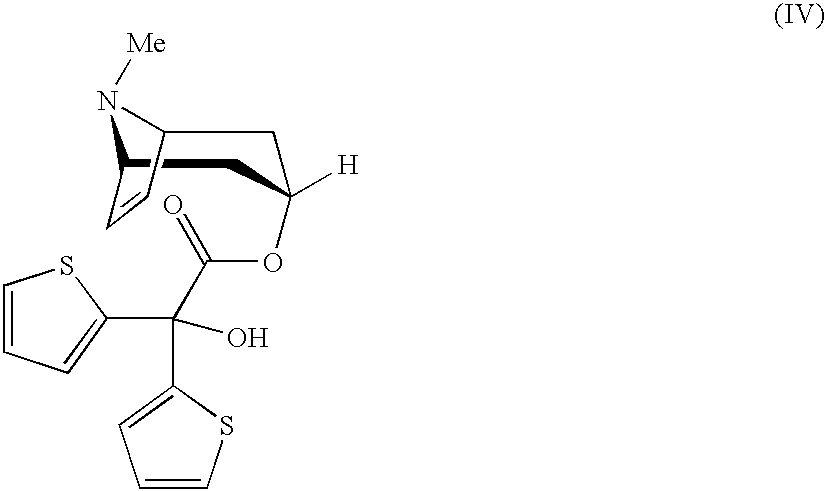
N1([Me])C2CC([H])(OC(C(C3=CC=CS3)(C3=CC=CS3)O)=O)CC1C=C2
